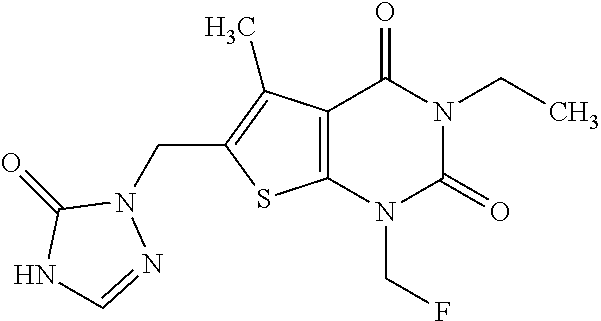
C12=C(N(CF)C(=O)N(CC)C1=O)SC(CN1C(=O)NC=N1)=C2C
